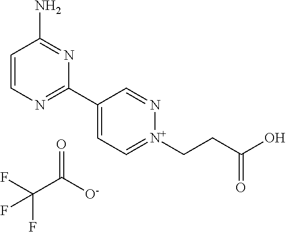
C1=CN=C(C2=CC=[N+](CCC(O)=O)N=C2)N=C1N.O=C([O-])C(F)(F)F
